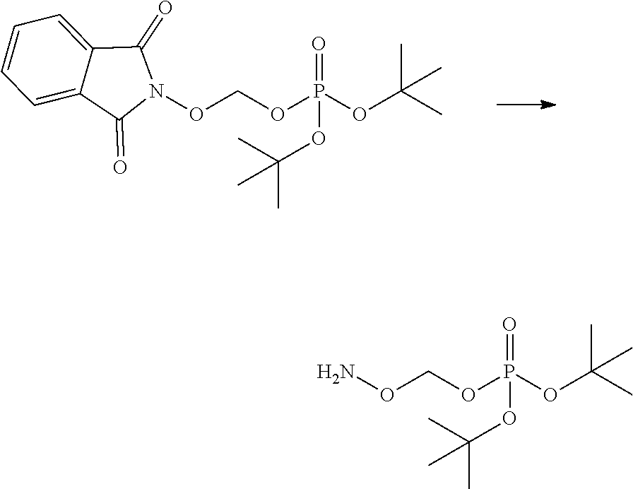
O(COP(OC(C)(C)C)(=O)OC(C)(C)C)N1C(=O)C2=CC=CC=C2C1=O.O(COP(OC(C)(C)C)(=O)OC(C)(C)C)N
